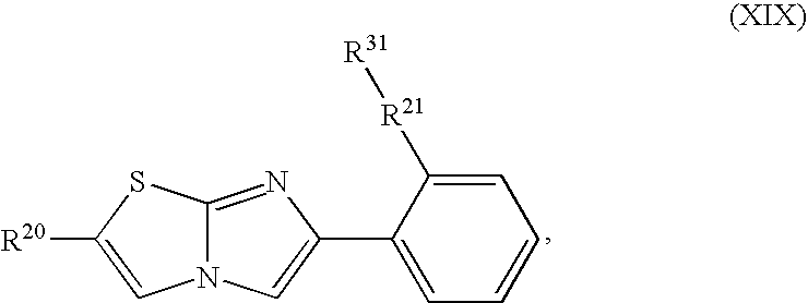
C12=NC(C3=CC=CC=C3[R21][R31])=CN1C=C([R20])S2
